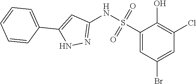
C1(S(NC2=NNC(C3=CC=CC=C3)=C2)(=O)=O)=CC(Br)=CC(Cl)=C1O
